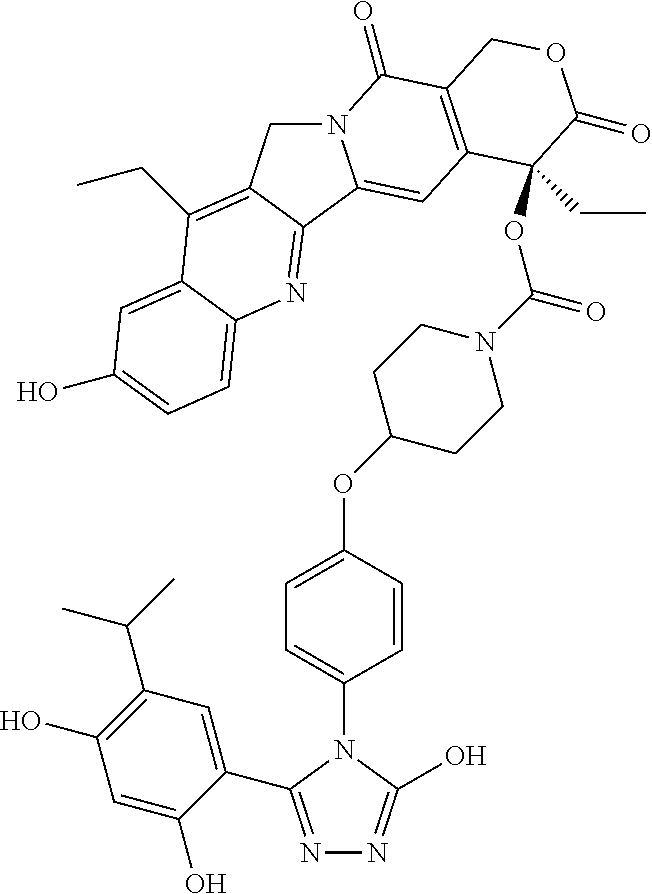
N12CC3=C(CC)C4=CC(O)=CC=C4N=C3C1=CC1=C(C2=O)COC(=O)C1(CC)OC(N1CCC(OC2=CC=C(N3C(O)=NN=C3C3=CC(C(C)C)=C(O)C=C3O)C=C2)CC1)=O
